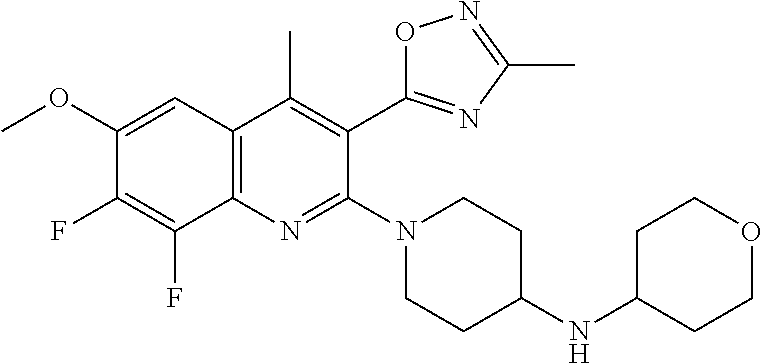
C1(OC)=CC2=C(N=C(N3CCC(NC4CCOCC4)CC3)C(C3=NC(C)=NO3)=C2C)C(F)=C1F
